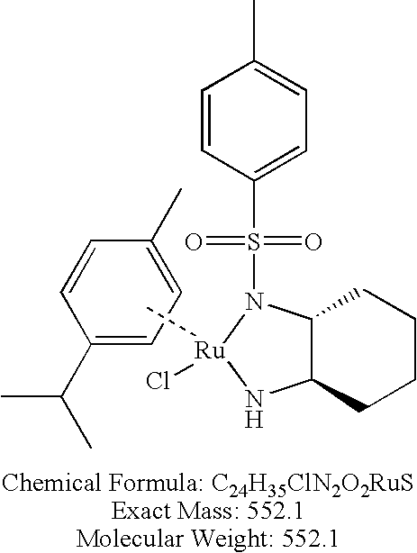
C1(C(C)C)=CC=C(C)C=C1.C[Ru]1(Cl)N(S(=O)(=O)C2=CC=C(C)C=C2)C2C(N1)CCCC2
